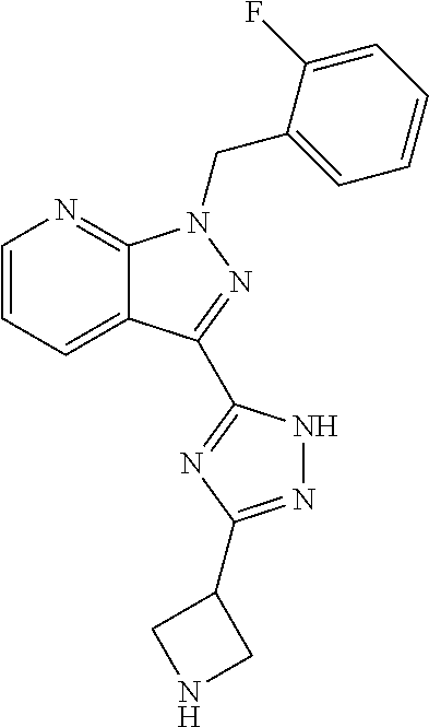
C1=CC=C2C(=N1)N(CC1=CC=CC=C1F)N=C2C1=NC(C2CNC2)=NN1
